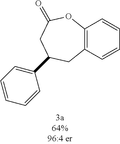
C12=C(C=CC=C1)CC(C1=CC=CC=C1)CC(=O)O2
